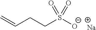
C=CCCS([O-])(=O)=O.[Na]
